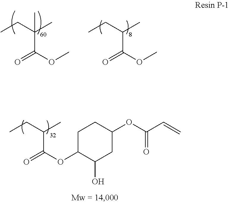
CCC(C)(C)C(OC)=O.CCC(C)C(OC)=O.CCC(C)C(OC1C(O)CC(OC(C=C)=O)CC1)=O
